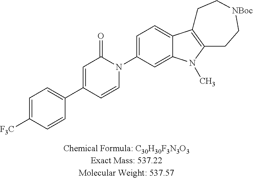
C1=C([F3C])C=CC(C2=CC(=O)N(C3=CC=C4C(=C3)N(C)C3=C4CC[NBoc]CC3)C=C2)=C1
